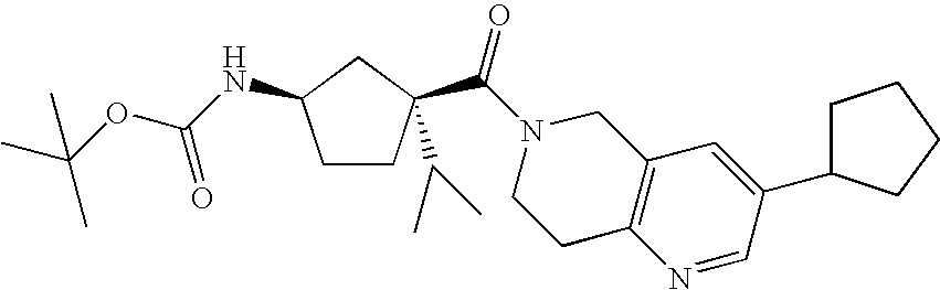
C1CC(C(N2CCC3=C(C2)C=C(C2CCCC2)C=N3)=O)(C(C)C)CC1NC(OC(C)(C)C)=O
